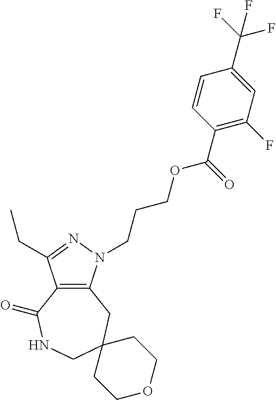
C12=C(N(CCCOC(C3=C(F)C=C(C(F)(F)F)C=C3)=O)N=C1CC)CC1(CNC2=O)CCOCC1
